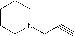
C1CCN(CC#C)CC1
